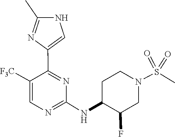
C1(NC2C(F)CN(S(=O)(=O)C)CC2)=NC=C([F3C])C(C2=CNC(C)=N2)=N1
